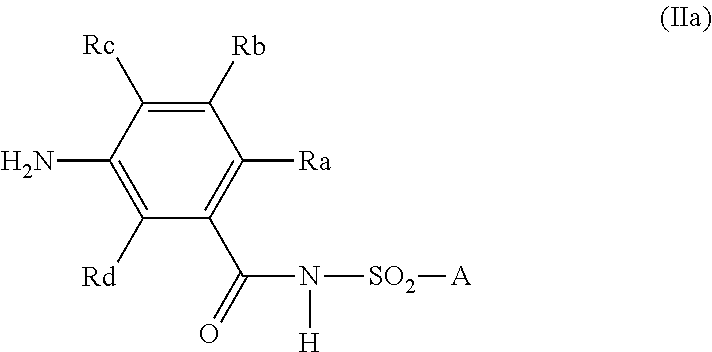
C1([Rb])=C([Rc])C(N)=C([Rd])C(C(=O)N([H])[SO2][A])=C1[Ra]
